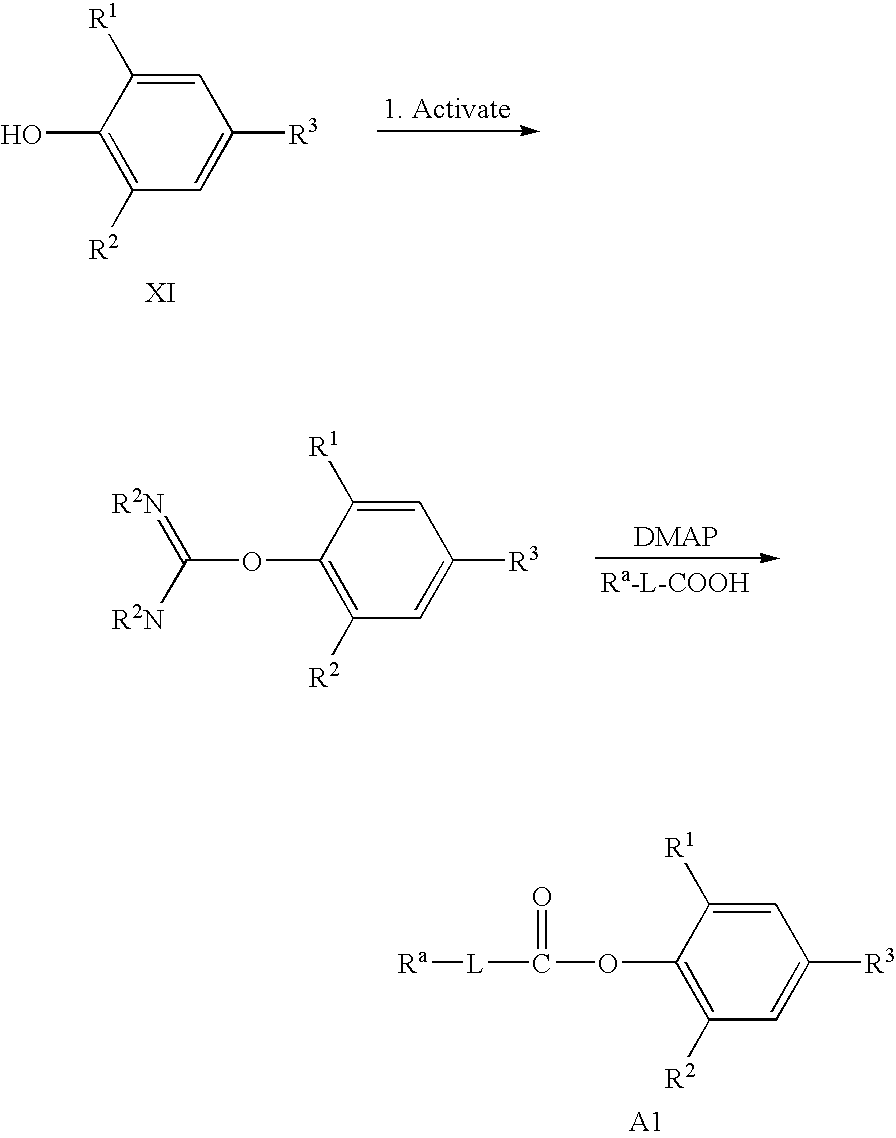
C1=C([R1])C(OC([L][Ra])=O)=C([R2])C=C1[R3].C1=C([R1])C(O)=C([R2])C=C1[R3].C1=C([R1])C(OC(=[R2N])[R2N])=C([R2])C=C1[R3]
